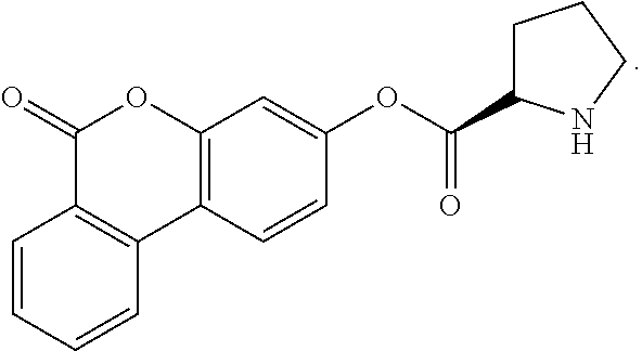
C1=CC=CC2=C1C(=O)OC1=C2C=CC(OC(=O)C2CCCN2)=C1
